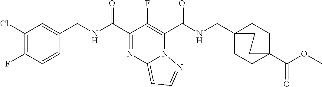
C1(Cl)=C(F)C=CC(CNC(C2=NC3=CC=NN3C(C(NCC34CCC(C(OC)=O)(CC3)CC4)=O)=C2F)=O)=C1
